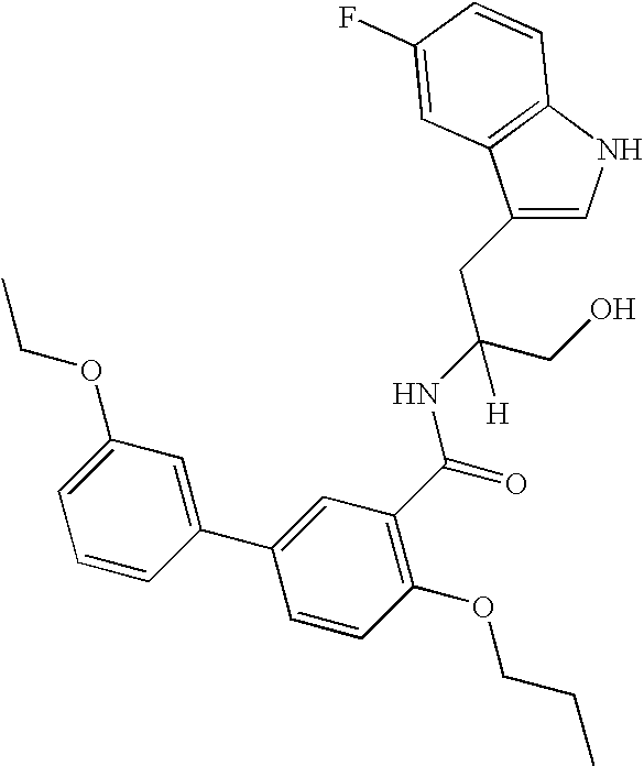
C1(CC(CO)(NC(=O)C2=C(OCCC)C=CC(C3=CC(OCC)=CC=C3)=C2)[H])=CNC2=C1C=C(F)C=C2
